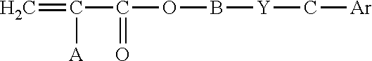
C=C(C(=O)OB[Y]C[Ar])[A]
